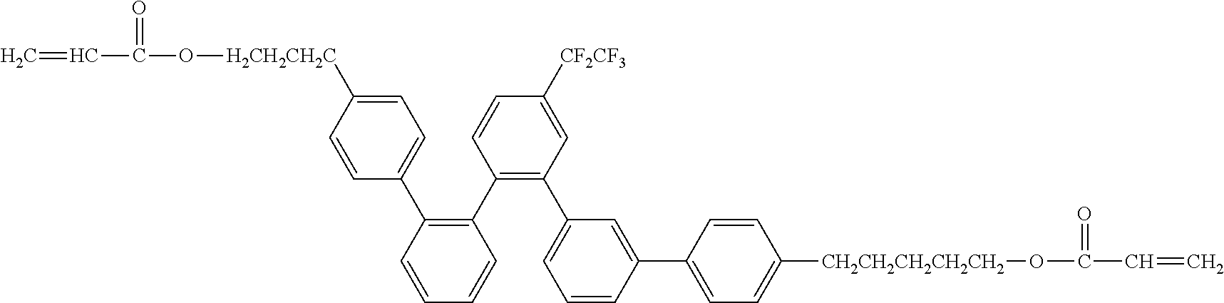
C1(C2=C(C3=CC=C([H2CH2CH2C]OC(C=C)=O)C=C3)C=CC=C2)=C(C2=CC=CC(C3=CC=C([CH2CH2CH2CH2CH2]OC(C=C)=O)C=C3)=C2)C=C([CF2CF3])C=C1
